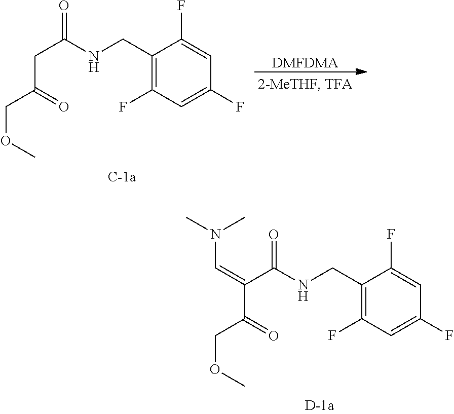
C1(CNC(CC(COC)=O)=O)=C(F)C=C(F)C=C1F.[DMFDMA].C1(CNC(C(C(COC)=O)=CN(C)C)=O)=C(F)C=C(F)C=C1F
